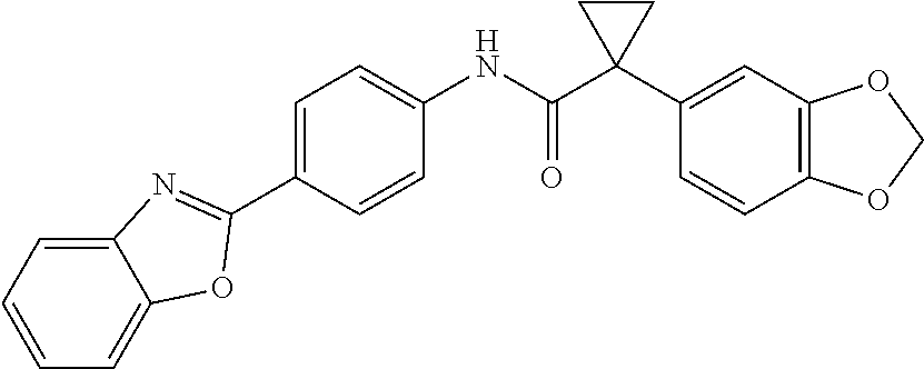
C1=CC(C2=NC3=CC=CC=C3O2)=CC=C1NC(C1(C2=CC3=C(C=C2)OCO3)CC1)=O
